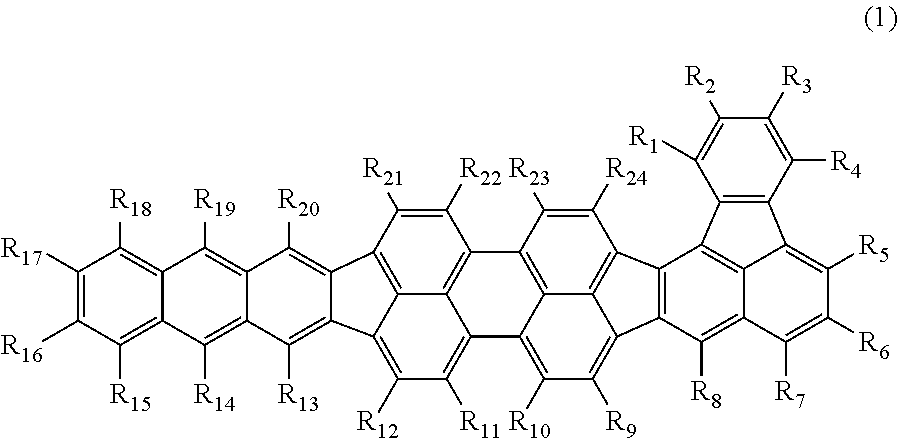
C1([R17])=C([R16])C([R15])=C2C(=C1[R18])C([R19])=C1C(=C2[R14])C([R13])=C2C(=C1[R20])C1=C3C4=C(C([R22])=C1[R21])C1=C5C(=C([R10])C([R9])=C6C5=C(C([R24])=C1[R23])C1=C6C([R8])=C5C6=C1C1=C(C6=C([R5])C([R6])=C5[R7])C([R4])=C([R3])C([R2])=C1[R1])C4=C([R11])C([R12])=C23
